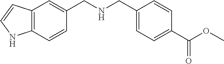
C12=C(C=CC(CNCC3=CC=C(C(OC)=O)C=C3)=C1)NC=C2
